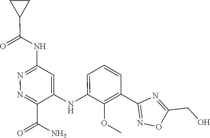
C1=CC=C(NC2=CC(NC(C3CC3)=O)=NN=C2C(N)=O)C(OC)=C1C1=NOC(CO)=N1
